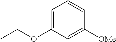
C1=C(OCC)C=C([OMe])C=C1
